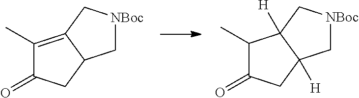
C1(C)=C2C(CC1=O)C[NBoc]C2.C1(C)C(=O)CC2([H])C1([H])C[NBoc]C2
